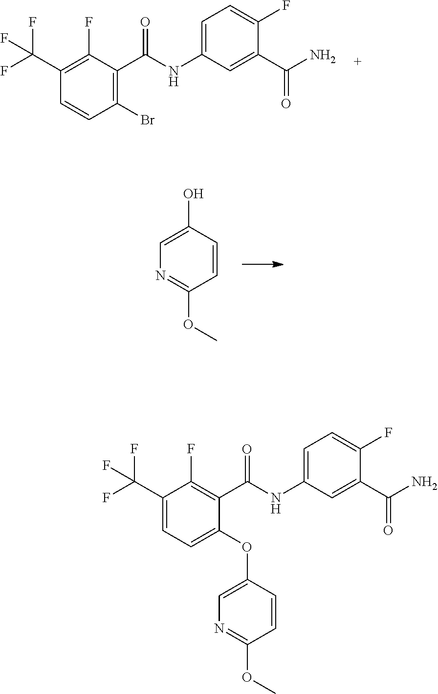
N1=C(OC)C=CC(O)=C1.C(=O)(NC1=CC=C(F)C(C(N)=O)=C1)C1=C(Br)C=CC(C(F)(F)F)=C1F.C(=O)(NC1=CC=C(F)C(C(N)=O)=C1)C1=C(F)C(C(F)(F)F)=CC=C1OC1=CN=C(OC)C=C1
